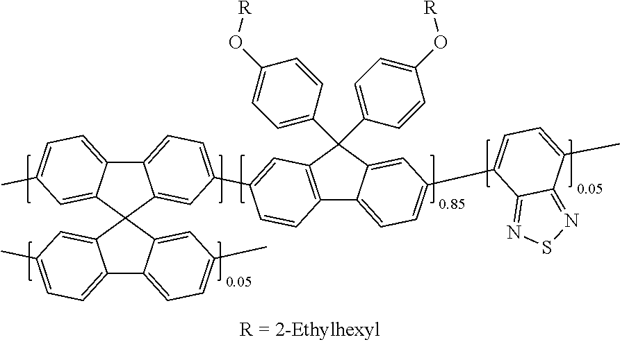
C12=CC=C(C3=CC4=C(C=C3)C3=CC=C(C5=CC=C(C)C6=NSN=C56)C=C3C4(C3=CC=C(O[R])C=C3)C3=CC=C(O[R])C=C3)C=C1C1(C3=CC(C)=CC=C23)C2=CC(C)=CC=C2C2=CC=C(C)C=C12
